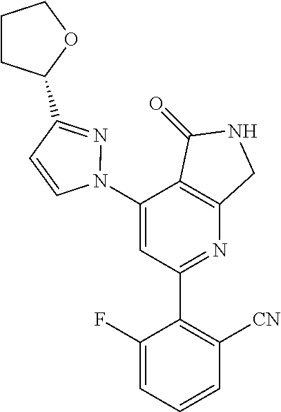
C1(N2N=C(C3CCCO3)C=C2)=CC(C2=C([CN])C=CC=C2F)=NC2=C1C(=O)NC2
